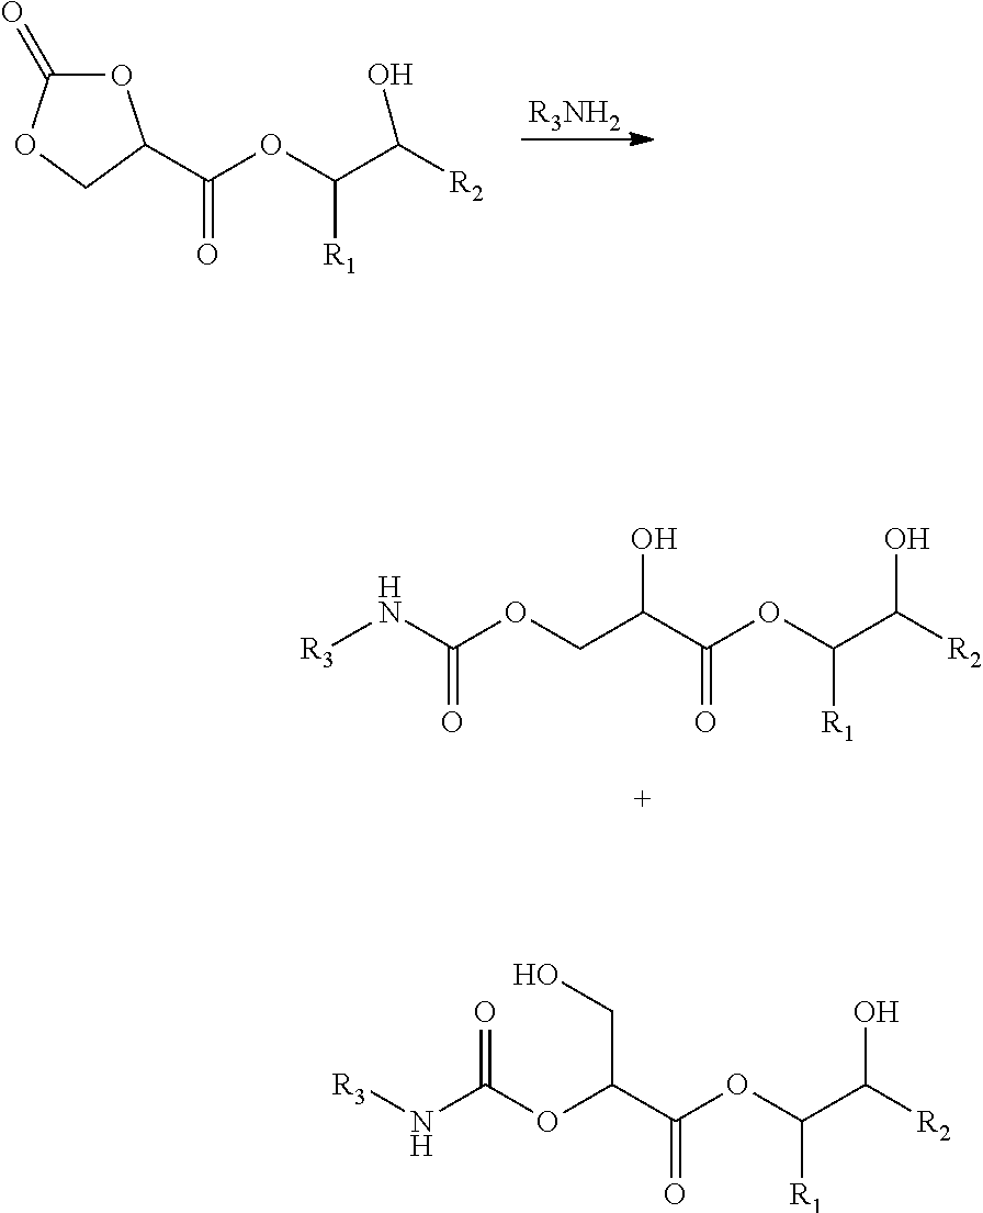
O1C(=O)OCC1C(OC(C([R2])O)[R1])=O.[R3NH2].C(OC(C([R2])O)[R1])(=O)C(COC(N[R3])=O)O.C(OC(C([R2])O)[R1])(=O)C(OC(N[R3])=O)CO
